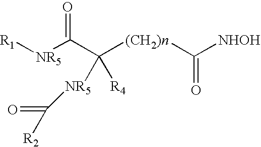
[NR5](C(C([(CH2)n]C([NHOH])=O)([NR5]C([R2])=O)[R4])=O)[R1]
